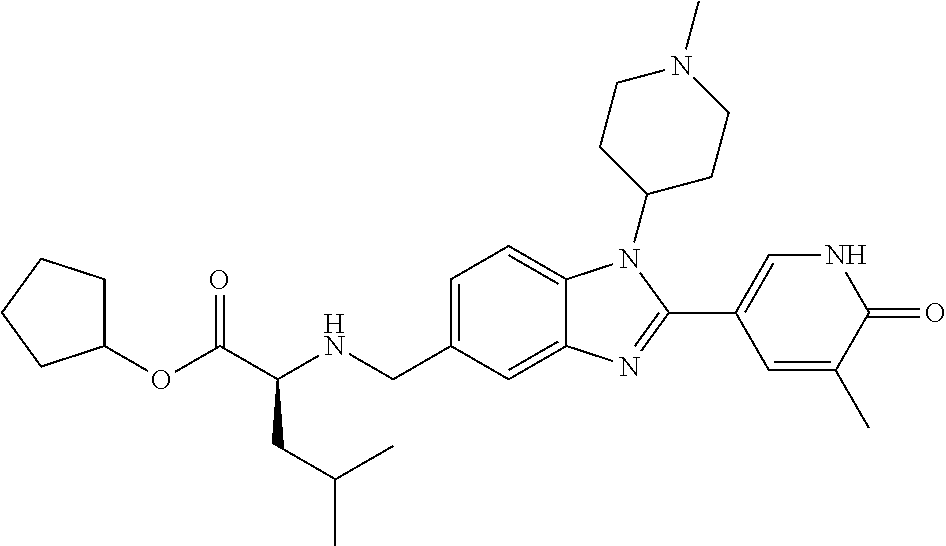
C1(OC(C(NCC2=CC=C3C(=C2)N=C(C2=CNC(=O)C(C)=C2)N3C2CCN(C)CC2)CC(C)C)=O)CCCC1
